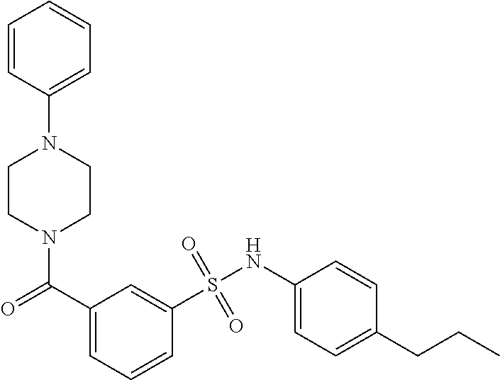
N1(C(C2=CC=CC(S(NC3=CC=C(CCC)C=C3)(=O)=O)=C2)=O)CCN(C2=CC=CC=C2)CC1
